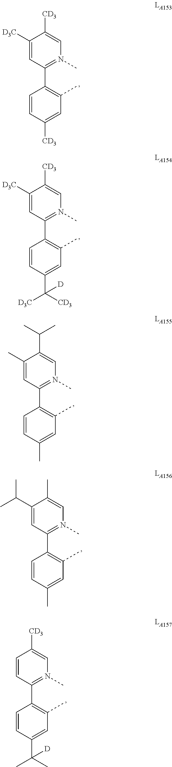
C1(C2=N(C)C=C([CD3])C([D3C])=C2)=C(C)C=C(C([CD3])([D3C])[D])C=C1.C1(C2=N(C)C=C(C(C)C)C(C)=C2)=C(C)C=C(C)C=C1.C1(C2=N(C)C=C([CD3])C([D3C])=C2)=C(C)C=C([CD3])C=C1.C1(C2=N(C)C=C(C)C(C(C)C)=C2)=C(C)C=C(C)C=C1.C1(C2=N(C)C=C([CD3])C=C2)=C(C)C=C(C(C)(C)[D])C=C1
